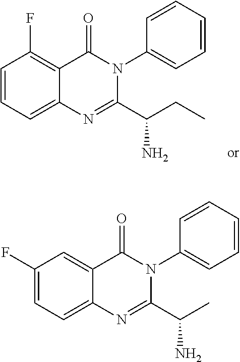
C1(F)=CC=C2C(=C1)C(=O)N(C1=CC=CC=C1)C(C(C)N)=N2.C1=CC=C2C(=C1F)C(=O)N(C1=CC=CC=C1)C(C(CC)N)=N2
